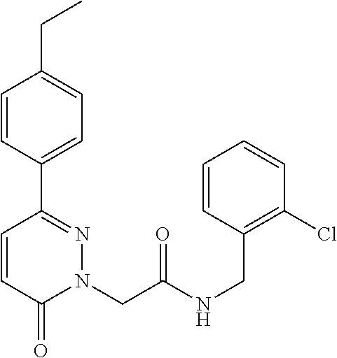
C1=CC(C2=NN(CC(NCC3=C(Cl)C=CC=C3)=O)C(=O)C=C2)=CC=C1CC
